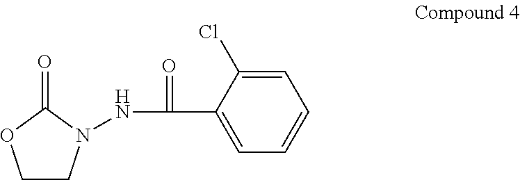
C1CN(NC(C2=CC=CC=C2Cl)=O)C(=O)O1
